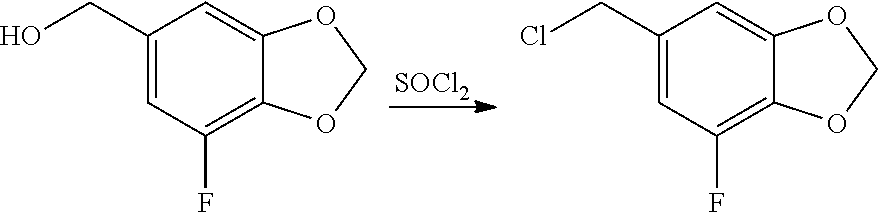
[SOCl2].C1(CO)=CC(F)=C2C(=C1)OCO2.C1(CCl)=CC(F)=C2C(=C1)OCO2
